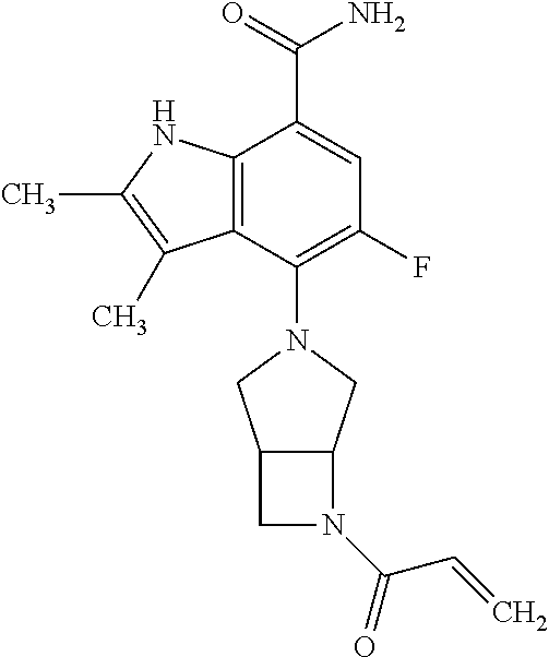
C12=C(NC(C)=C1C)C(C(=O)N)=CC(F)=C2N1CC2C(C1)N(C(=O)C=C)C2
